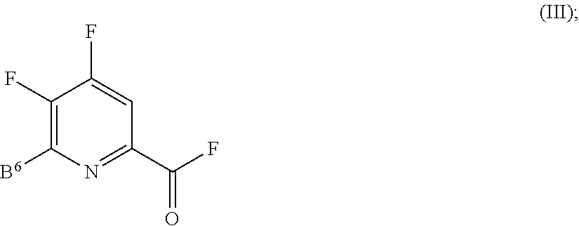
C1(F)=C([B6])N=C(C(F)=O)C=C1F
